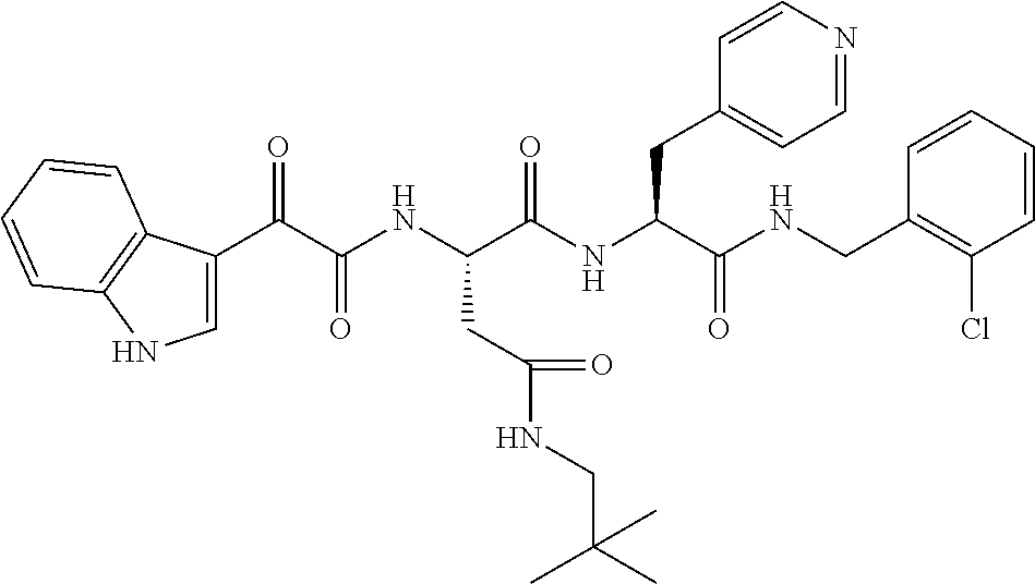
C1=C(C(C(NC(C(NC(C(NCC2=C(Cl)C=CC=C2)=O)CC2=CC=NC=C2)=O)CC(=O)NCC(C)(C)C)=O)=O)C2=C(N1)C=CC=C2
